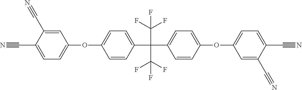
C1=C(C#N)C(C#N)=CC(OC2=CC=C(C(C3=CC=C(OC4=CC=C(C#N)C(C#N)=C4)C=C3)(C(F)(F)F)C(F)(F)F)C=C2)=C1
